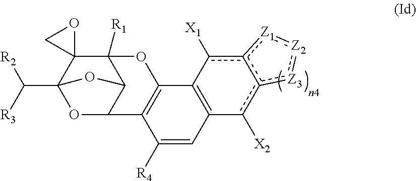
c12c([X1])C3=C(c([X2])c1[Z3]:[Z2]:[Z1]2)C=C([R4])C1=C3OC2([R1])C3C1OC(C([R3])[R2])(O3)C21OC1
